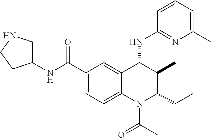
C1(C(NC2CNCC2)=O)=CC=C2C(=C1)C(NC1=NC(C)=CC=C1)C(C)C(CC)N2C(C)=O
